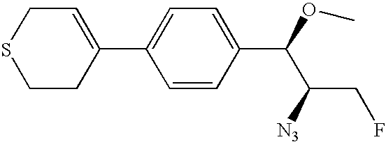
S1CCC(C2=CC=C(C(OC)C([N3])CF)C=C2)=CC1
